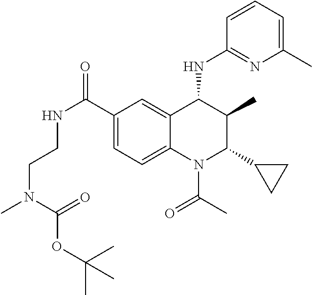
C1(C(NCCN(C)C(=O)OC(C)(C)C)=O)=CC=C2C(=C1)C(NC1=NC(C)=CC=C1)C(C)C(C1CC1)N2C(C)=O
